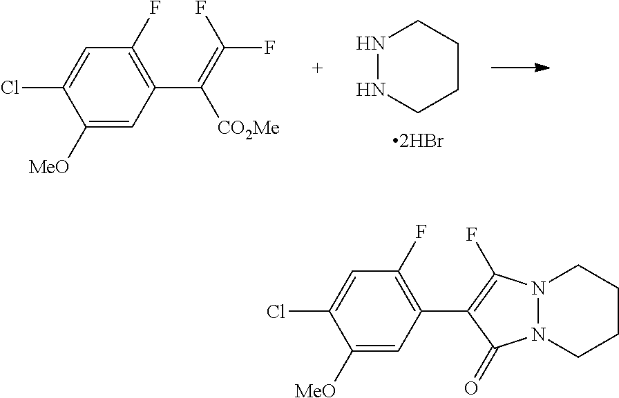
N1NCCCC1.C1([MeO])=CC(C(=C(F)F)[CO2Me])=C(F)C=C1Cl.C1([MeO])=CC(C2=C(F)N3N(C2=O)CCCC3)=C(F)C=C1Cl
